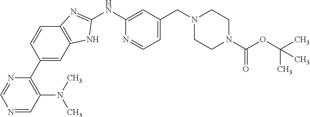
C1=CC(C2=C(N(C)C)C=NC=N2)=CC2=C1N=C(NC1=CC(CN3CCN(C(OC(C)(C)C)=O)CC3)=CC=N1)N2
